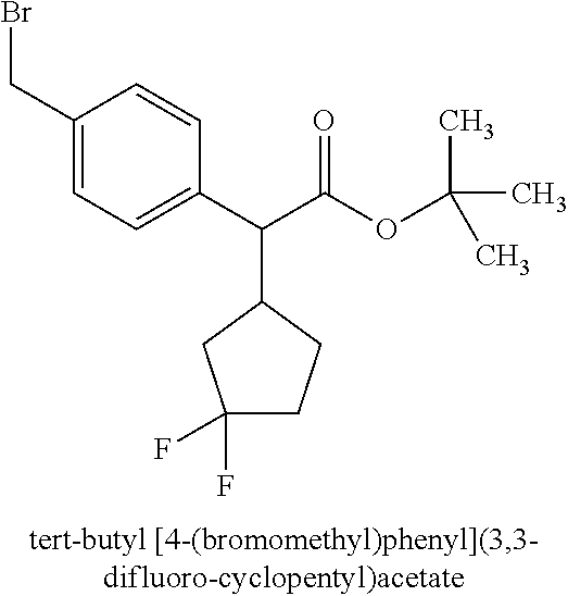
C1(CBr)=CC=C(C(C(OC(C)(C)C)=O)C2CC(F)(F)CC2)C=C1
